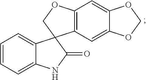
C12=C(C=C3C(=C1)OCO3)C1(CO2)C2=CC=CC=C2NC1=O
